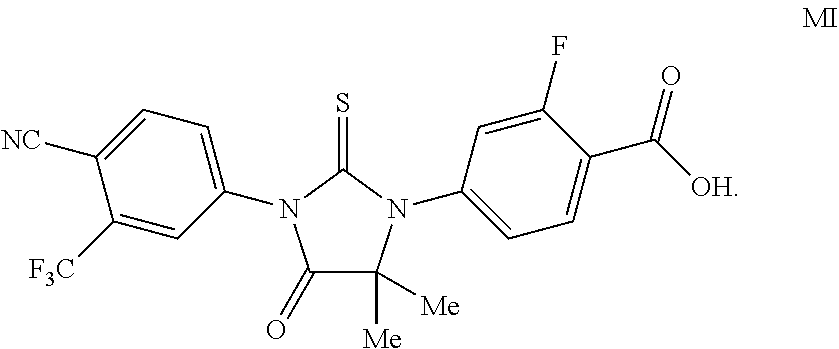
C1(=O)C([Me])([Me])N(C2=CC=C(C(=O)[OH])C(F)=C2)C(=S)N1C1=CC=C([NC])C([F3C])=C1
